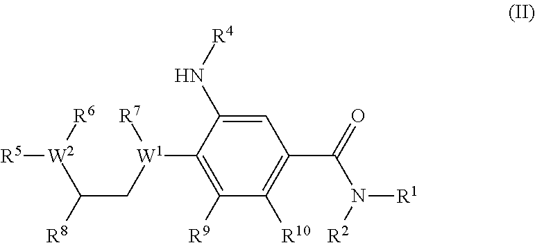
C1=C(N[R4])C([W1](CC([W2]([R5])[R6])[R8])[R7])=C([R9])C([R10])=C1C(N([R1])[R2])=O
